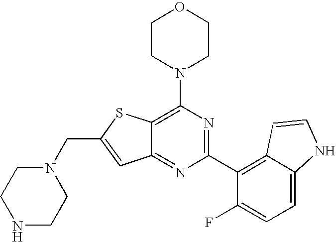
N1(CC2=CC3=NC(C4=C5C(=CC=C4F)NC=C5)=NC(N4CCOCC4)=C3S2)CCNCC1
